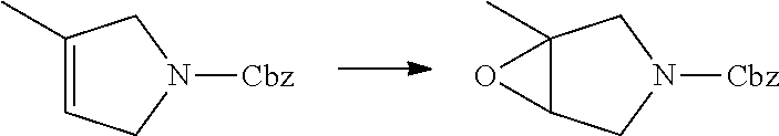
C12(C)C(CN([Cbz])C1)O2.C1(C)=CCN([Cbz])C1
